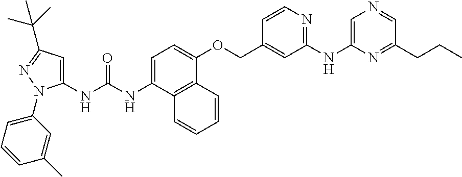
C1=C(NC(NC2=CC(C(C)(C)C)=NN2C2=CC=CC(C)=C2)=O)C2=C(C(OCC3=CC(NC4=CN=CC(CCC)=N4)=NC=C3)=C1)C=CC=C2
